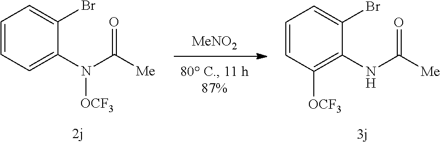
[MeNO2].N(C([Me])=O)([OCF3])C1=CC=CC=C1Br.N(C([Me])=O)C1=C([OCF3])C=CC=C1Br
